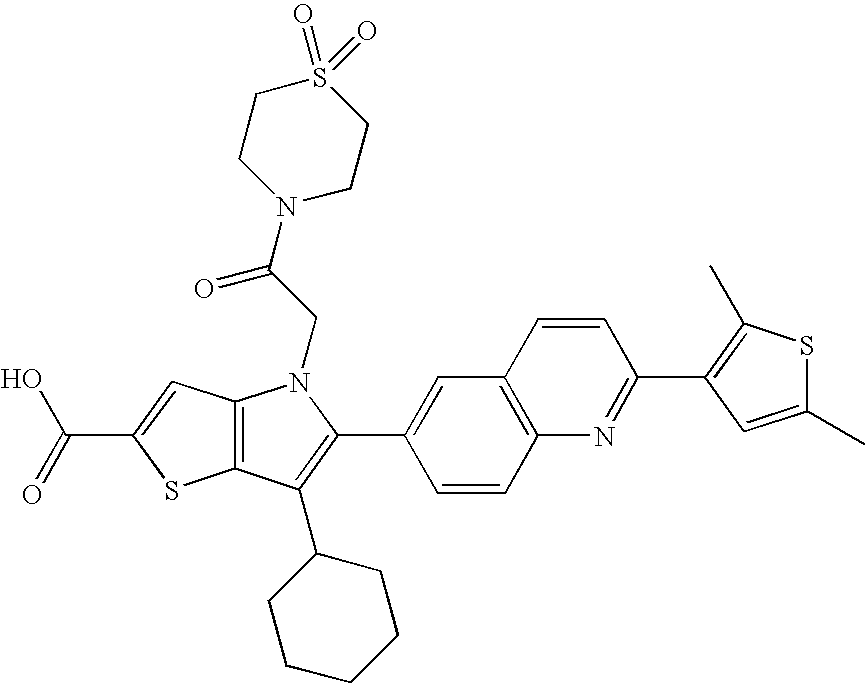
C(C1=CC2=C(S1)C(C1CCCCC1)=C(C1=CC3=C(C=C1)N=C(C1=C(C)SC(C)=C1)C=C3)N2CC(N1CCS(=O)(=O)CC1)=O)(=O)O
